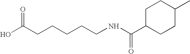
OC(CCCCCNC(C1CCC(C)CC1)=O)=O
